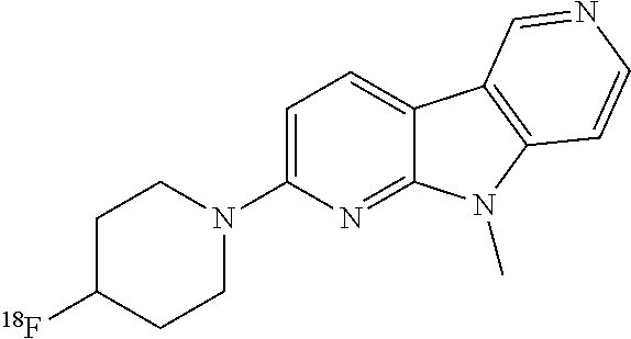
C1=C(N2CCC([18F])CC2)N=C2C(=C1)C1=C(N2C)C=CN=C1
